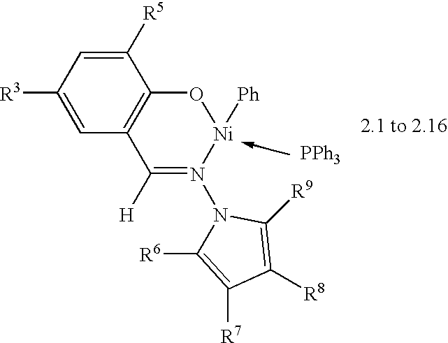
C1([R3])=CC2=C(C([R5])=C1)O[Ni]([Ph])N(N1C([R6])=C([R7])C([R8])=C1[R9])=C2[H].[PPh3]
